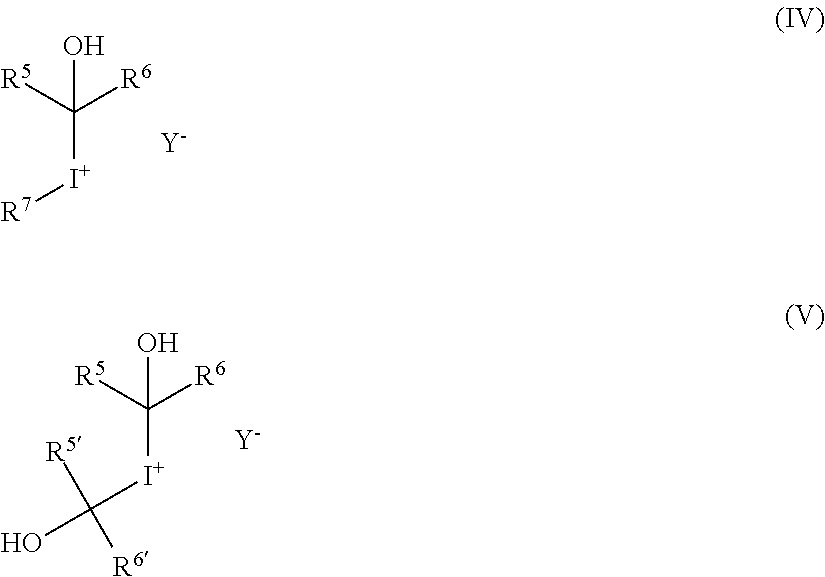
C([R6])([R5])([I+][R7])O.[Y].C([R6])([R5])([I+]C(O)([R5])[R6])O.[Y]
